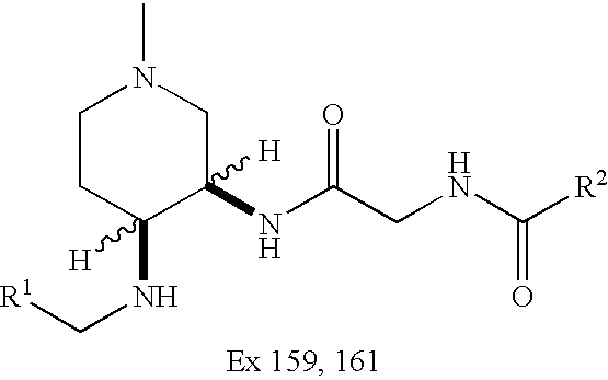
C1CC(NC[R1])([H])C(NC(CNC([R2])=O)=O)([H])CN1C
